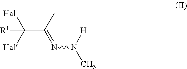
C(C(C)=NN(C)[H])([Hal])([Hal])[R1]
